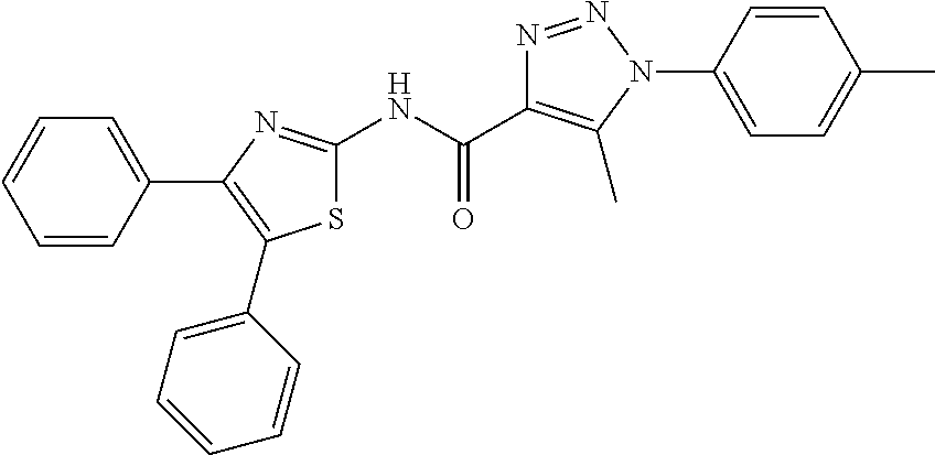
N(C(=O)C1=C(C)N(C2=CC=C(C)C=C2)N=N1)C1=NC(C2=CC=CC=C2)=C(C2=CC=CC=C2)S1
